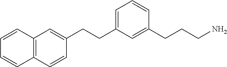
C12=C(C=CC=C1)C=CC(CCC1=CC=CC(CCCN)=C1)=C2
